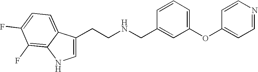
C1=C(CCNCC2=CC(OC3=CC=NC=C3)=CC=C2)C2=CC=C(F)C(F)=C2N1
